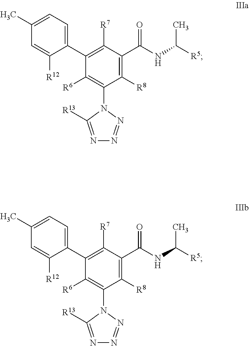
C1(C2=C([R7])C(C(NC([R5])C)=O)=C([R8])C(N3C([R13])=NN=N3)=C2[R6])=CC=C(C)C=C1[R12].C1(C2=C([R7])C(C(NC([R5])C)=O)=C([R8])C(N3C([R13])=NN=N3)=C2[R6])=CC=C(C)C=C1[R12]
